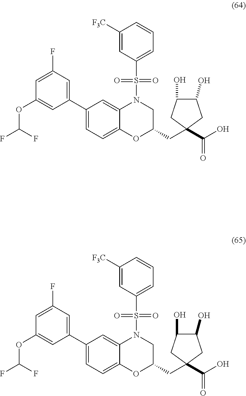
C1([F3C])=CC(S(=O)(=O)N2C3=CC(C4=CC(F)=CC(OC(F)F)=C4)=CC=C3OC(CC3(C(=O)O)CC(O)C(O)C3)C2)=CC=C1.C1([F3C])=CC(S(=O)(=O)N2C3=CC(C4=CC(F)=CC(OC(F)F)=C4)=CC=C3OC(CC3(C(=O)O)CC(O)C(O)C3)C2)=CC=C1
